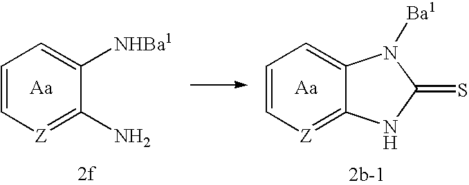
C1=C[Z]=C(N)C([NHBa1])=C1.C1=C[Z]=C2C(=C1)N([Ba1])C(=S)N2
